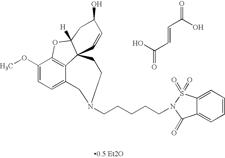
C12=CC=C(OC)C3=C1C1(C([H])(O3)CC(O)C=C1)CCN(CCCCCN1S(=O)(=O)C3=CC=CC=C3C1=O)C2.OC(C=CC(=O)O)=O
